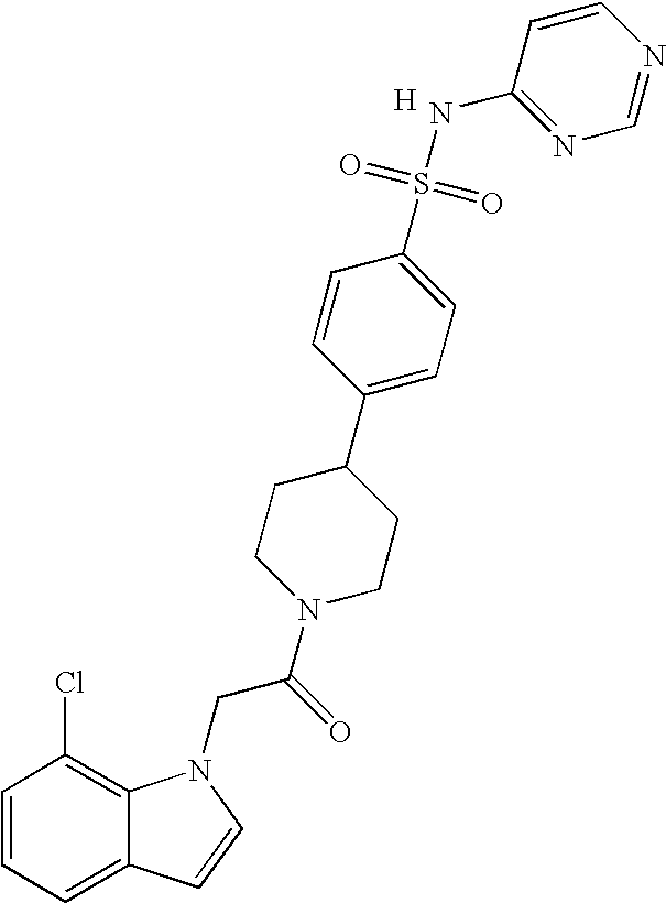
C1=CC=C2C(=C1Cl)N(CC(N1CCC(C3=CC=C(S(=O)(=O)NC4=NC=NC=C4)C=C3)CC1)=O)C=C2.[H]
